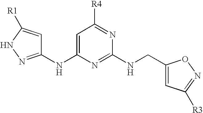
C1(NC2=CC([R4])=NC(NCC3=CC([R3])=NO3)=N2)=NNC([R1])=C1
